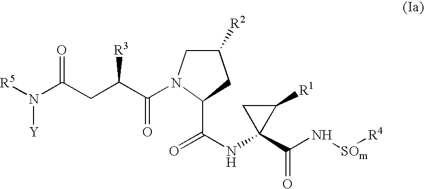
C1([R2])CN(C(C(CC(N([R5])[Y])=O)[R3])=O)C(C(NC2(C(N[SOm][R4])=O)C([R1])C2)=O)C1
